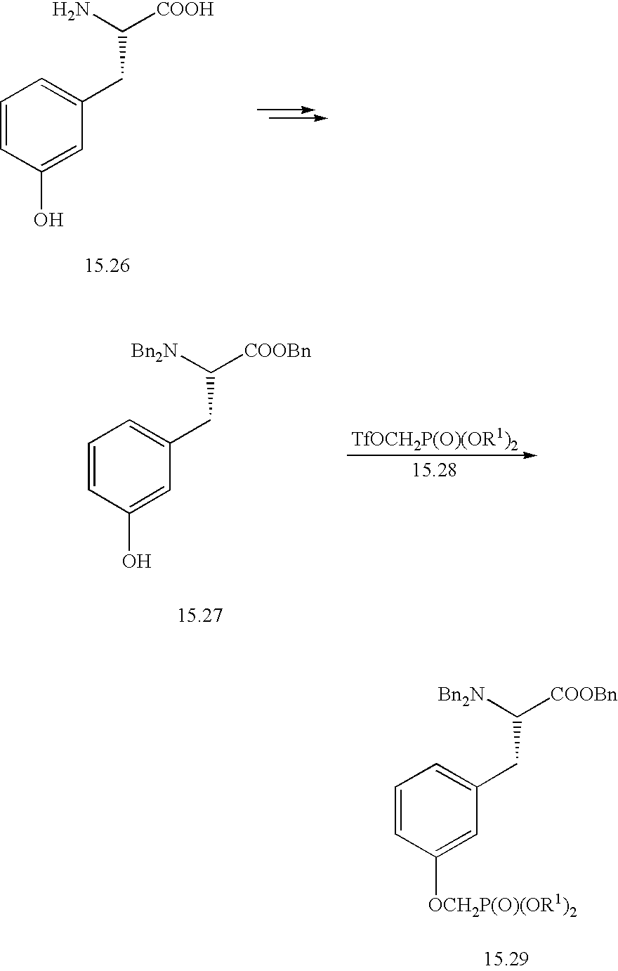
C1=CC(O)=CC(CC([COOH])N)=C1.C1=CC(O)=CC(CC([COOBn])[Bn2N])=C1.C1=CC([OCH2P(O)(OR1)2])=CC(CC([COOBn])[Bn2N])=C1
